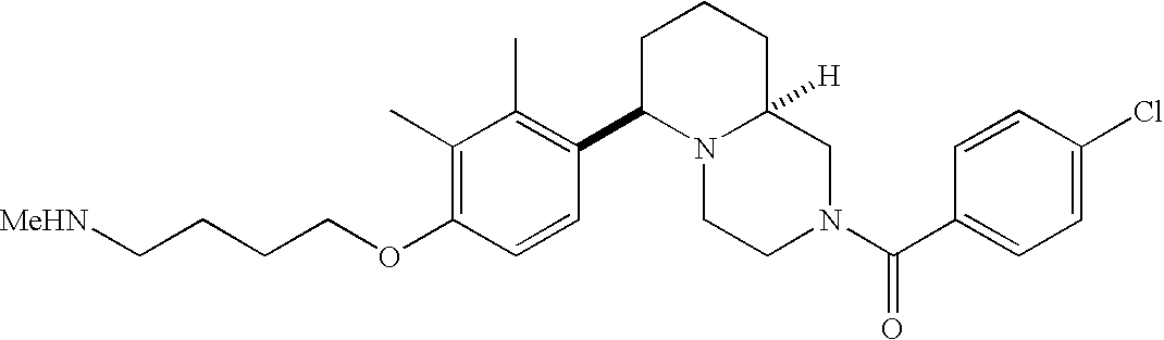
C(CCOC1=C(C)C(C)=C(C2N3C([H])(CCC2)CN(C(C2=CC=C(Cl)C=C2)=O)CC3)C=C1)C[MeHN]
